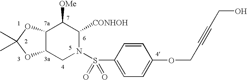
C12C(CN(S(C3=CC=C(OCC#CCO)C=C3)(=O)=O)C([CONHOH])C1[OMe])OC(C)(C)O2
